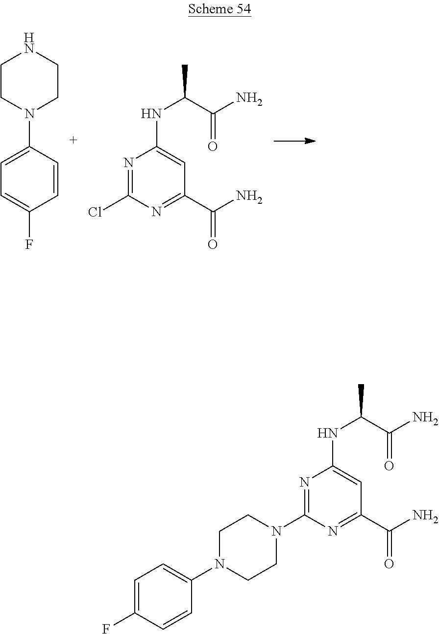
C1(N2CCNCC2)=CC=C(F)C=C1.C1(NC(C)C(N)=O)=CC(C(N)=O)=NC(Cl)=N1.C1(NC(C)C(N)=O)=CC(C(N)=O)=NC(N2CCN(C3=CC=C(F)C=C3)CC2)=N1
